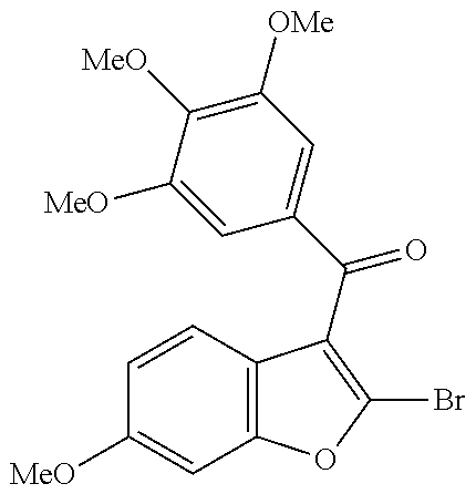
C1=CC2=C(C=C1[MeO])OC(Br)=C2C(C1=CC([OMe])=C([MeO])C([MeO])=C1)=O
